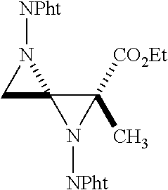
C1C2(N1[NPht])N([NPht])C2([CO2Et])C
